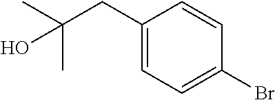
C1(CC(C)(C)O)=CC=C(Br)C=C1
